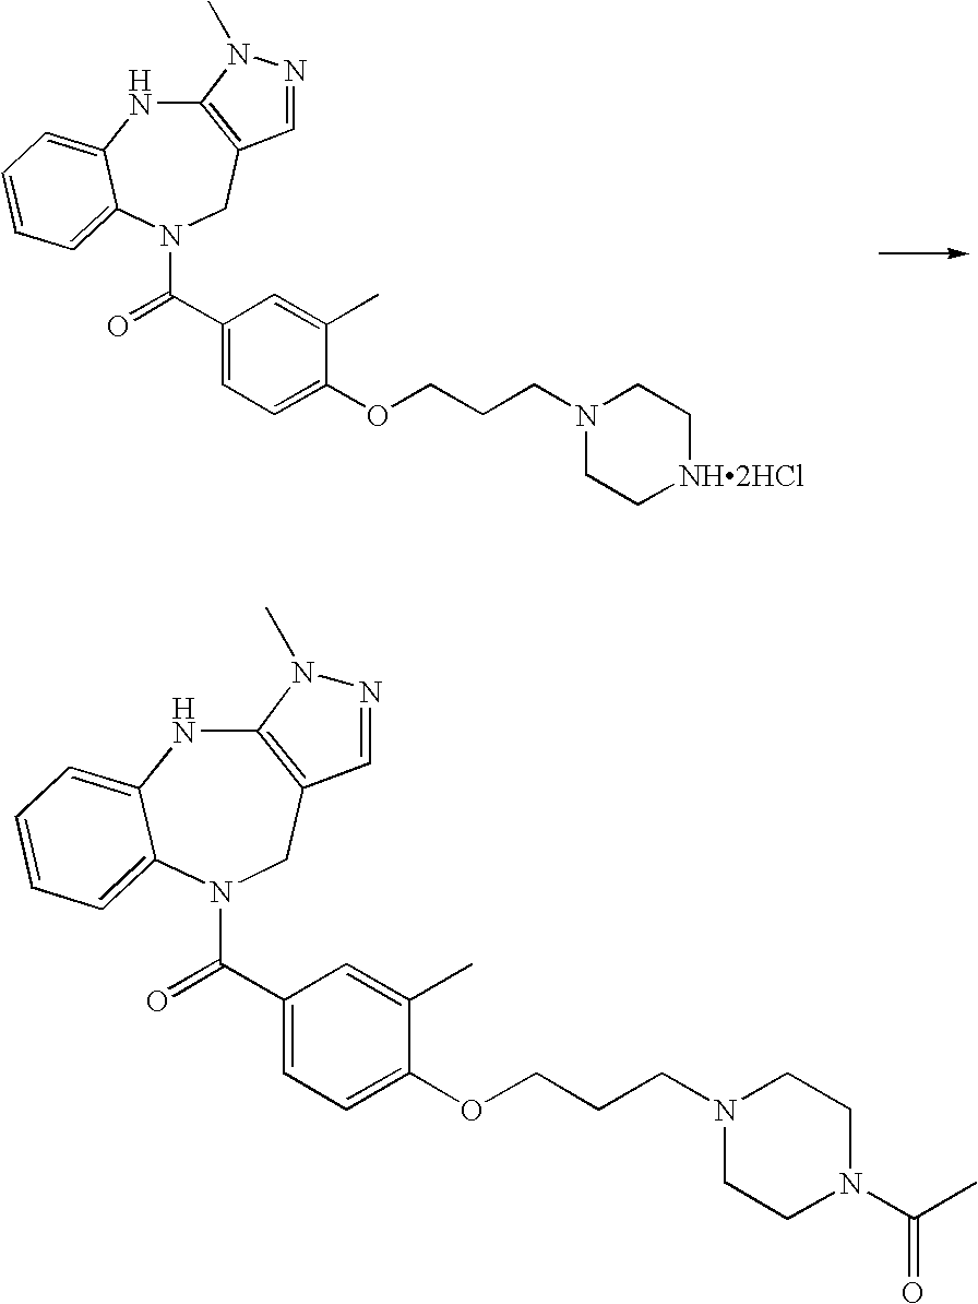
C12=C(CN(C(=O)C3=CC=C(OCCCN4CC[NH2HCl]CC4)C(C)=C3)C3=CC=CC=C3N1)C=NN2C.C12=C(CN(C(=O)C3=CC=C(OCCCN4CCN(C(C)=O)CC4)C(C)=C3)C3=CC=CC=C3N1)C=NN2C
